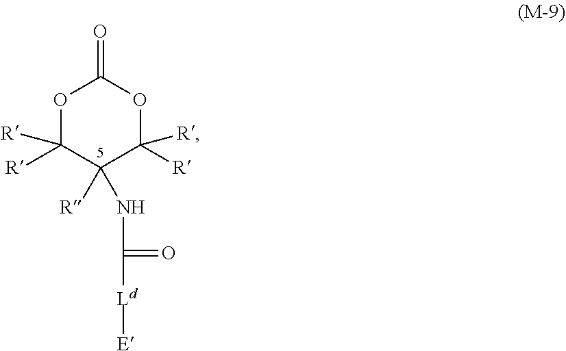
O1C([R])([R])C([R])(NC(=O)[Ld][E])C([R])([R])OC1=O
